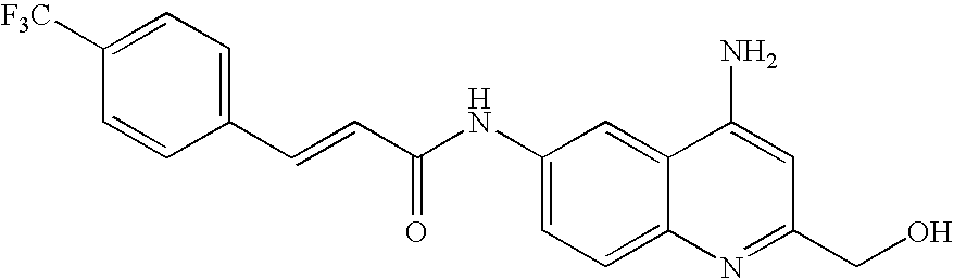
C1=CC(C=CC(NC2=CC=C3C(=C2)C(N)=CC(CO)=N3)=O)=CC=C1[F3C]
